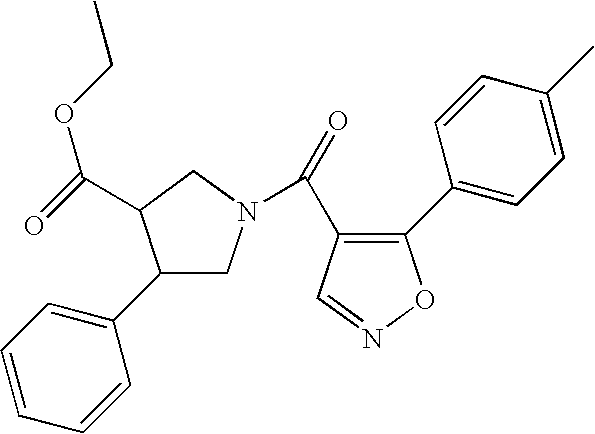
O=C(C1=C(C2=CC=C(C)C=C2)ON=C1)N1CC(C2=CC=CC=C2)C(C(OCC)=O)C1
